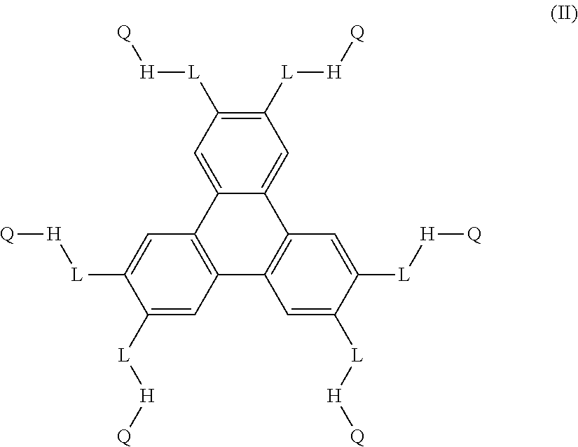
C1([L][H][Q])=C([L][H][Q])C=C2C(=C1)C1=C(C3=C2C=C([L][H][Q])C([L][H][Q])=C3)C=C([L][H][Q])C([L][H][Q])=C1
